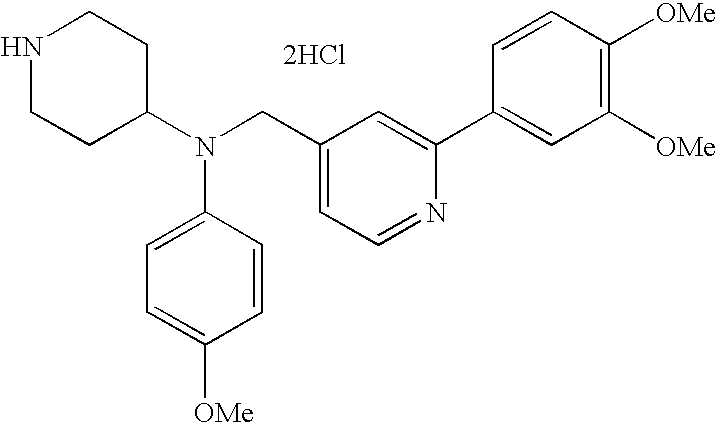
N1CCC(N(CC2=CC=NC(C3=CC([OMe])=C([OMe])C=C3)=C2)C2=CC=C([OMe])C=C2)CC1.[2HCl]
